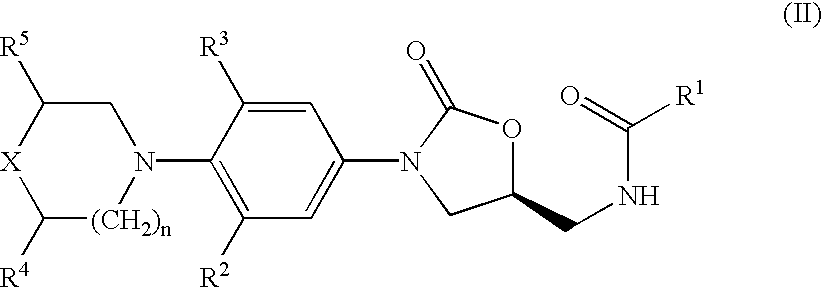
[X]1C([R5])CN(C2=C([R2])C=C(N3CC(CNC(=O)[R1])OC3=O)C=C2[R3])[(CH2)n]C1[R4]
